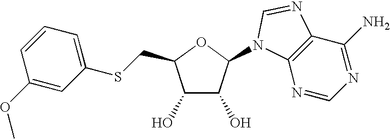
C12=C(N=CN=C1N)N(C1C(O)C(O)C(CSC3=CC=CC(OC)=C3)O1)C=N2
